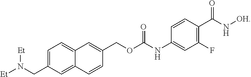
[Et]N(CC1=CC=C2C(=C1)C=CC(COC(NC1=CC(F)=C(C(N[OH])=O)C=C1)=O)=C2)[Et]
